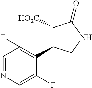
C1=NC=C(F)C(C2C([HO2C])C(=O)NC2)=C1F
